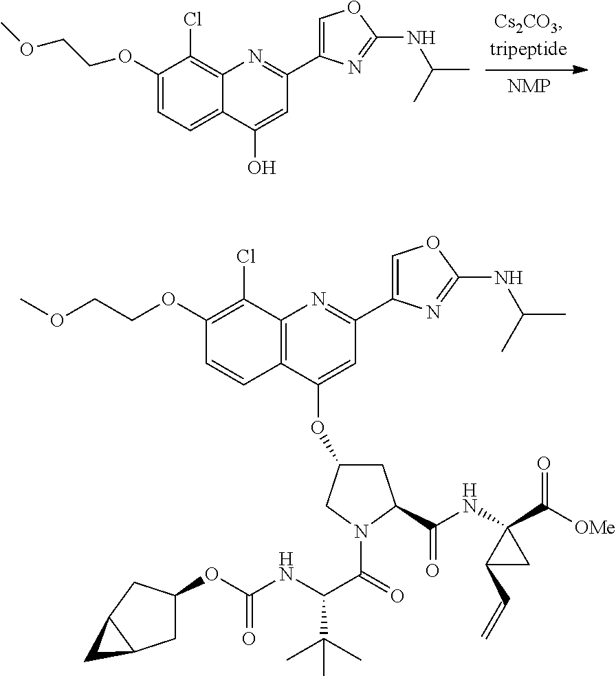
O(C1=CC=C2C(=C1Cl)N=C(C1=COC(NC(C)C)=N1)C=C2O)CCOC.COCCOC1=C(Cl)C2=C(C=C1)C(OC1CC(C(NC3(C([OMe])=O)C(C=C)C3)=O)N(C(C(NC(OC3CC4C(C3)C4)=O)C(C)(C)C)=O)C1)=CC(C1=COC(NC(C)C)=N1)=N2
